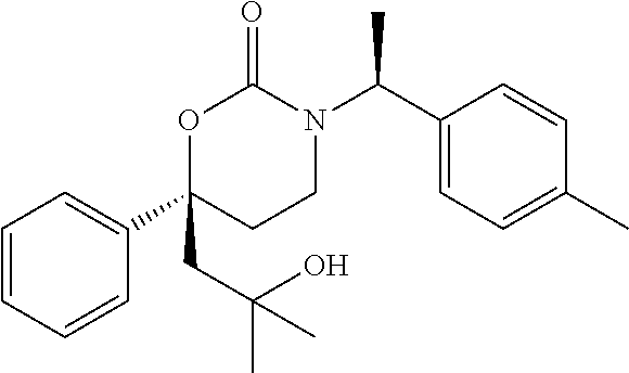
C1=CC=CC(C2(CC(C)(O)C)CCN(C(C3=CC=C(C)C=C3)C)C(=O)O2)=C1
